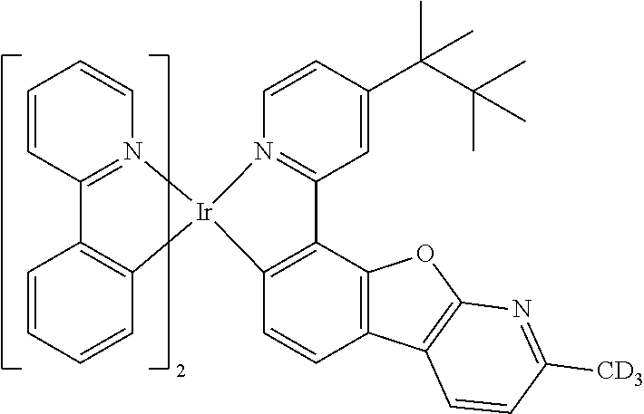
C1=CC2=N(C=C1)[Ir]1(C3=C2C=CC=C3)C2=C(C3=C(C=C2)C2=C(O3)N=C([CD3])C=C2)C2=N1C=CC(C(C)(C(C)(C)C)C)=C2
